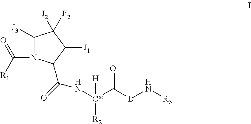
C1([J3])N(C([R1])=O)C(C(=O)N[C*](C([L]N[R3])=O)([R2])[H])C([J1])C1([J2])[J2]
